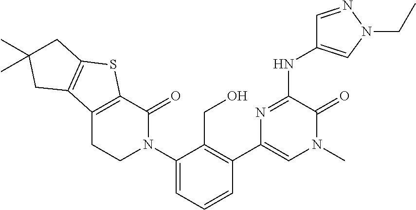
C12=C(C(=O)N(C3=CC=CC(C4=CN(C)C(=O)C(NC5=CN(CC)N=C5)=N4)=C3CO)CC1)SC1=C2CC(C)(C)C1
